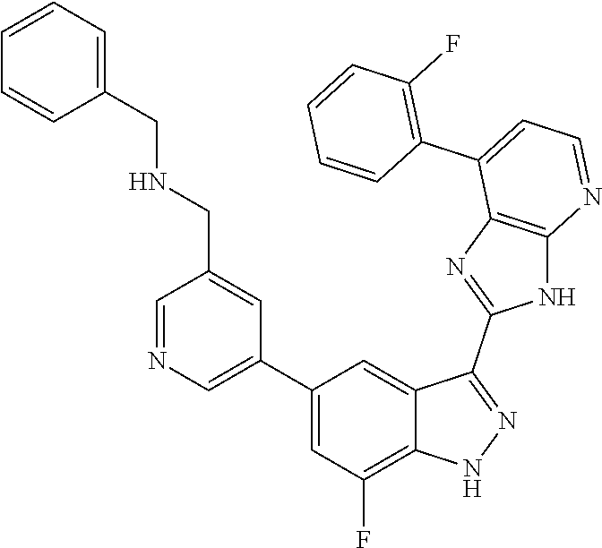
C1=NC=C(C2=CC(F)=C3C(=C2)C(C2=NC4=C(N2)N=CC=C4C2=C(F)C=CC=C2)=NN3)C=C1CNCC1=CC=CC=C1
